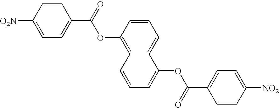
C1([O2N])=CC=C(C(OC2=C3C(=CC=C2)C(OC(=O)C2=CC=C([NO2])C=C2)=CC=C3)=O)C=C1
